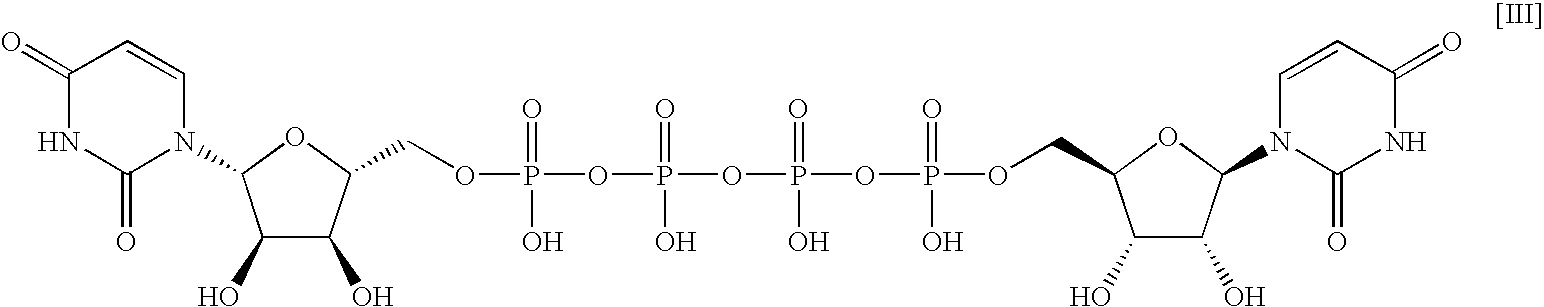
C1(O)C(O)C(COP(OP(OP(OP(OCC2C(O)C(O)C(N3C(=O)NC(=O)C=C3)O2)(=O)O)(=O)O)(=O)O)(=O)O)OC1N1C=CC(=O)NC1=O
